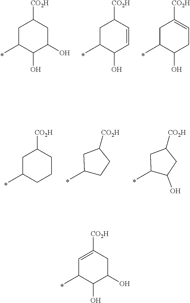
C1=C([CO2H])CC(O)C(O)C1C.C1C(C)C(O)C(O)CC1[CO2H].C1C(C)C(O)C=CC1[CO2H].C1C(C)C(O)CC=C1[CO2H].C1C(C)CCCC1[CO2H].C1(C)CCC([CO2H])C1.C1(C)C(O)CC([CO2H])C1
